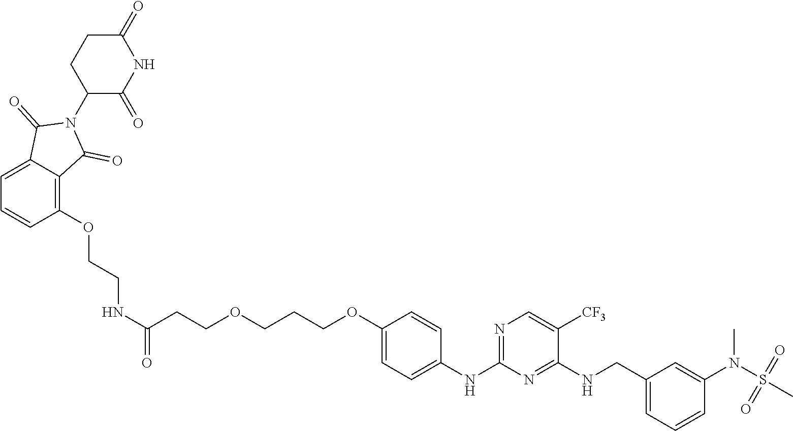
C(COCCCOC1=CC=C(NC2=NC=C([CF3])C(NCC3=CC=CC(N(C)S(C)(=O)=O)=C3)=N2)C=C1)C(NCCOC1=C2C(=CC=C1)C(=O)N(C1C(=O)NC(=O)CC1)C2=O)=O
